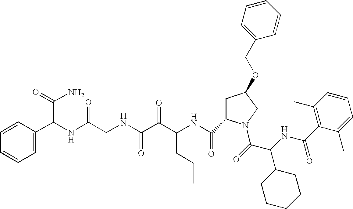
C1(C(NC(C(=O)N2CC(OCC3=CC=CC=C3)CC2C(NC(C(C(NCC(NC(C(N)=O)C2=CC=CC=C2)=O)=O)=O)CCC)=O)C2CCCCC2)=O)=C(C)C=CC=C1C
